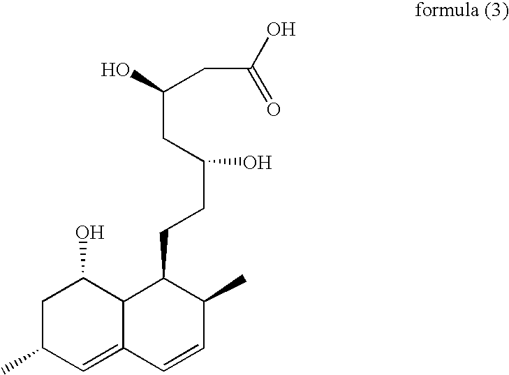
C1C(C)C=C2C(C1O)C(CCC(O)CC(O)CC(O)=O)C(C)C=C2
